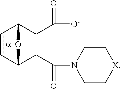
c1cC2C(C(=O)N3CC[X]CC3)C(C(=O)[O-])C1O2
